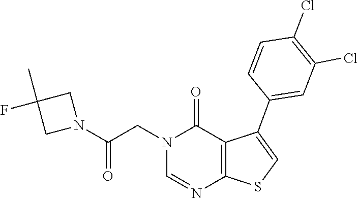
C1=NC2=C(C(C3=CC(Cl)=C(Cl)C=C3)=CS2)C(=O)N1CC(N1CC(F)(C)C1)=O
